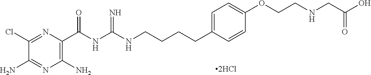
C1(N)=C(C(NC(NCCCCC2=CC=C(OCCNCC(O)=O)C=C2)=N)=O)N=C(Cl)C(N)=N1
